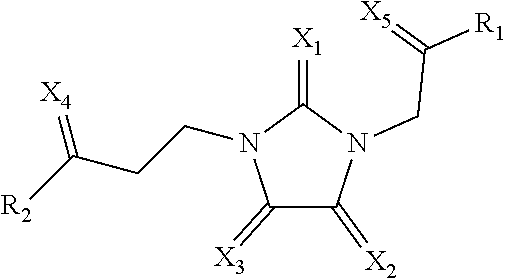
C1(=[X3])C(=[X2])N(CC(=[X5])[R1])C(=[X1])N1CCC([R2])=[X4]
